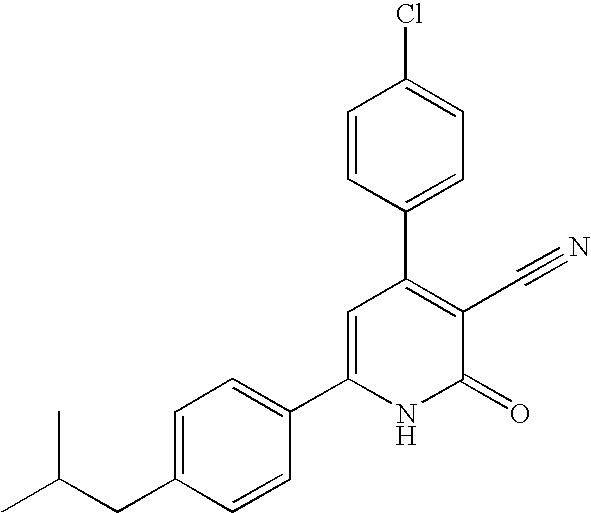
C1=C(CC(C)C)C=CC(C2=CC(C3=CC=C(Cl)C=C3)=C(C#N)C(=O)N2)=C1
